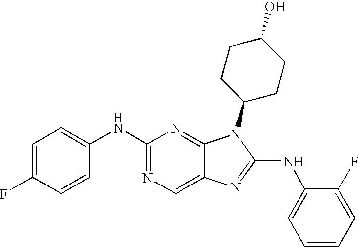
C1(NC2=CC=C(F)C=C2)=NC=C2C(=N1)N(C1CCC(O)CC1)C(NC1=CC=CC=C1F)=N2
